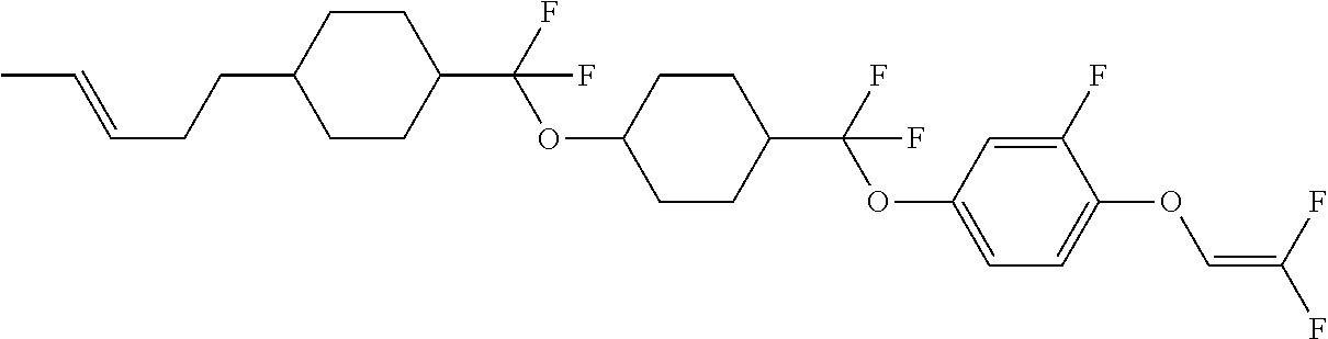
C1CC(C(F)(OC2CCC(C(F)(OC3=CC=C(OC=C(F)F)C(F)=C3)F)CC2)F)CCC1CCC=CC
